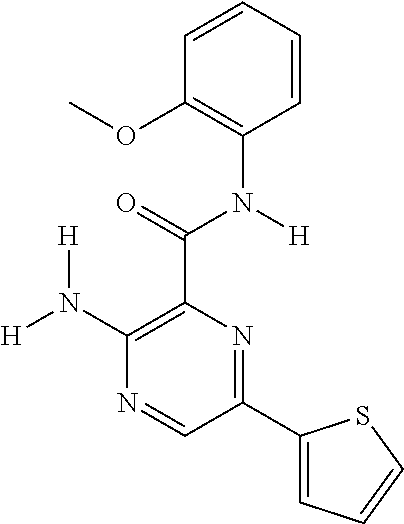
C1=CC=CC(N(C(C2=C(N([H])[H])N=CC(C3=CC=CS3)=N2)=O)[H])=C1OC
